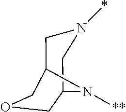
C1C2N([**])C(CN1*)COC2
